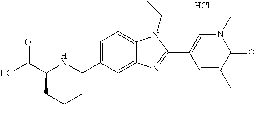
OC(C(NCC1=CC=C2C(=C1)N=C(C1=CN(C)C(=O)C(C)=C1)N2CC)CC(C)C)=O.Cl
